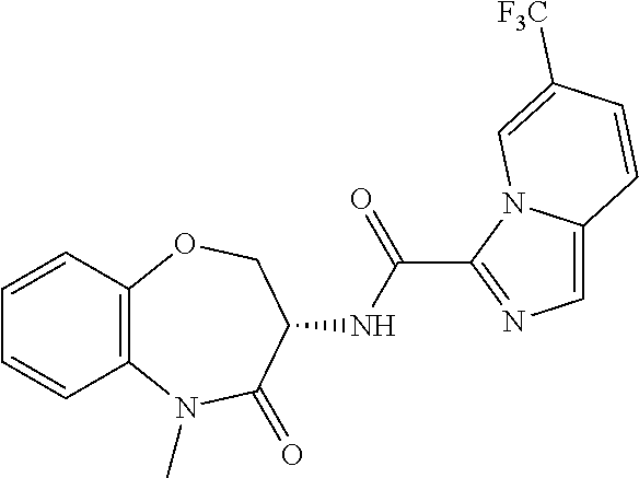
C12=C(C=CC=C1)OCC(NC(C1=NC=C3N1C=C([F3C])C=C3)=O)C(=O)N2C
